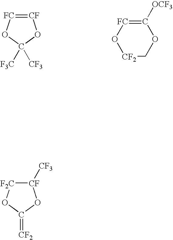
[CF]1=[FC]OC([F3C])([CF3])O1.[CF2]1COC([OCF3])=[FC]O1.[CF]1([CF3])[F2C]OC(=[CF2])O1
